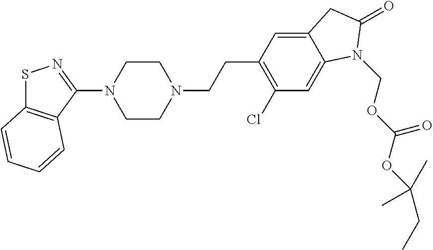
S1C2=C(C(N3CCN(CCC4=C(Cl)C=C5C(=C4)CC(=O)N5COC(OC(CC)(C)C)=O)CC3)=N1)C=CC=C2
